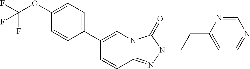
C1=CC2=NN(CCC3=CC=NC=N3)C(=O)N2C=C1C1=CC=C(OC(F)(F)F)C=C1
